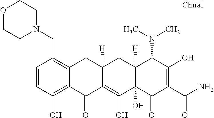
O1CCN(CC2=C3C(=C(O)C=C2)C(=O)C2=C(O)C4(O)C([H])(CC2([H])C3)C(N(C)C)C(O)=C(C(N)=O)C4=O)CC1
